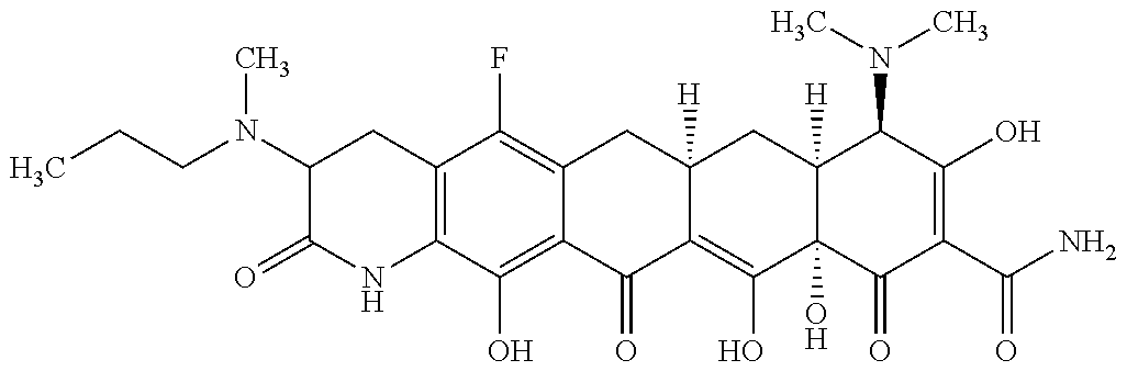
C12=C(C(O)=C3C(=C1F)CC1([H])C(=C(O)C4(O)C([H])(C1)C(N(C)C)C(O)=C(C(N)=O)C4=O)C3=O)NC(=O)C(N(CCC)C)C2
